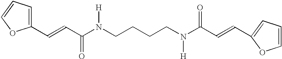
C1(C=CC(N(CCCCN(C(C=CC2=CC=CO2)=O)[H])[H])=O)=CC=CO1
